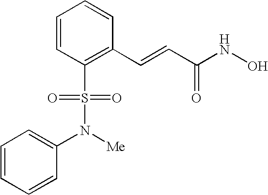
C1=CC=CC(C=CC(NO)=O)=C1S(=O)(=O)N(C1=CC=CC=C1)[Me]
